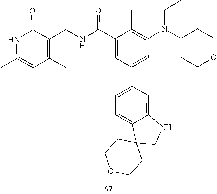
N(CC)(C1=C(C)C(C(NCC2=C(C)C=C(C)NC2=O)=O)=CC(C2=CC=C3C(=C2)NCC32CCOCC2)=C1)C1CCOCC1
